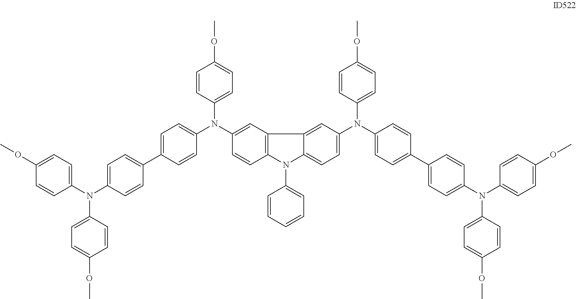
C1=C(N(C2=CC=C(C3=CC=C(N(C4=CC=C(OC)C=C4)C4=CC=C(OC)C=C4)C=C3)C=C2)C2=CC=C(OC)C=C2)C=CC2=C1C1=CC(N(C3=CC=C(C4=CC=C(N(C5=CC=C(OC)C=C5)C5=CC=C(OC)C=C5)C=C4)C=C3)C3=CC=C(OC)C=C3)=CC=C1N2C1=CC=CC=C1
